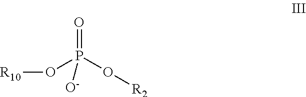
[R10]OP(O[R2])(=O)[O-]
